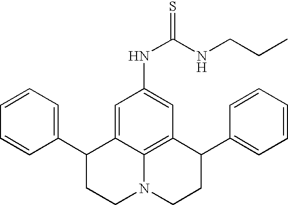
C1=CC=C(C2CCN3C4=C(C(C5=CC=CC=C5)CC3)C=C(NC(=S)NCCC)C=C24)C=C1
